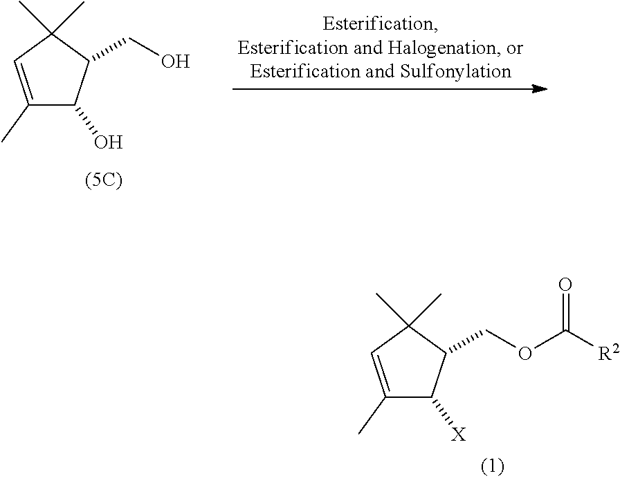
C1(C)=CC(C)(C)C(COC([R2])=O)C1[X].C1(C)=CC(C)(C)C(CO)C1O
